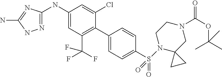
C1(NC2=NNC(N)=N2)=CC(C(F)(F)F)=C(C2=CC=C(S(N3C4(CN(C(OC(C)(C)C)=O)CC3)CC4)(=O)=O)C=C2)C(Cl)=C1
